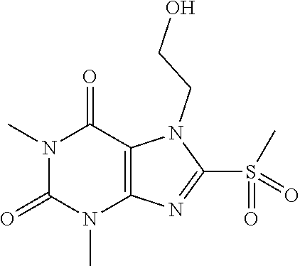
N1(C)C(=O)N(C)C2=C(C1=O)N(CCO)C(S(=O)(=O)C)=N2
